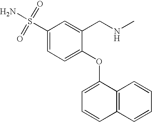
C1(S(=O)(=O)N)=CC=C(OC2=CC=CC3=C2C=CC=C3)C(CNC)=C1
